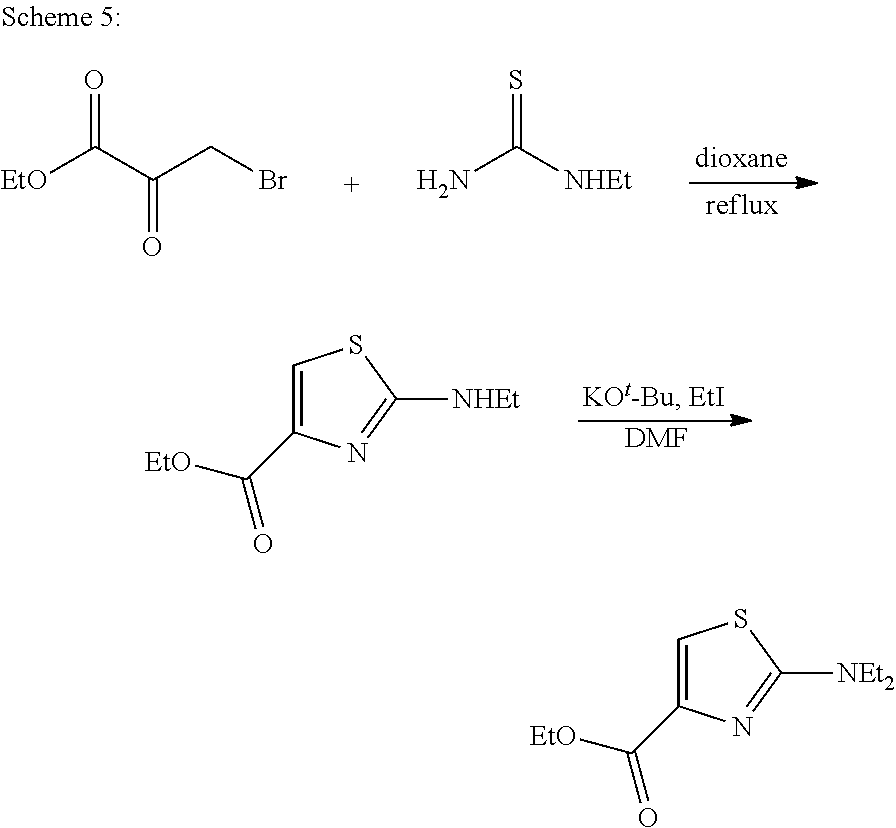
[EtO]C(C(CBr)=O)=O.S=C([NHEt])N.[DMF].C1=C(C([EtO])=O)N=C([NHEt])S1.C1=C(C([EtO])=O)N=C([NEt2])S1
